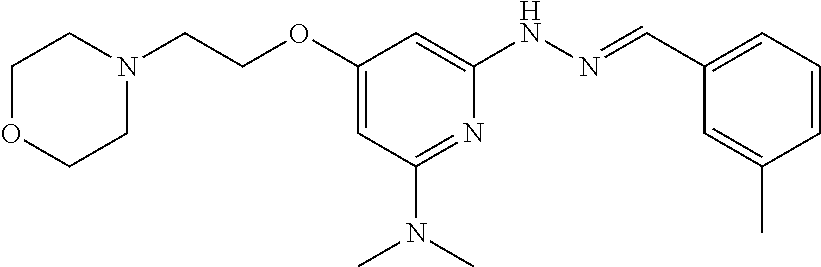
N1(CCOC2=CC(N(C)C)=NC(NN=CC3=CC=CC(C)=C3)=C2)CCOCC1
